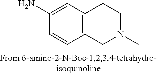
C1(N)=CC2=C(C=C1)CN(C)CC2
